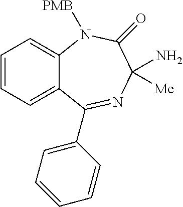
C1=CC=C2C(=C1)N([PMB])C(=O)C([Me])(N)N=C2C1=CC=CC=C1
